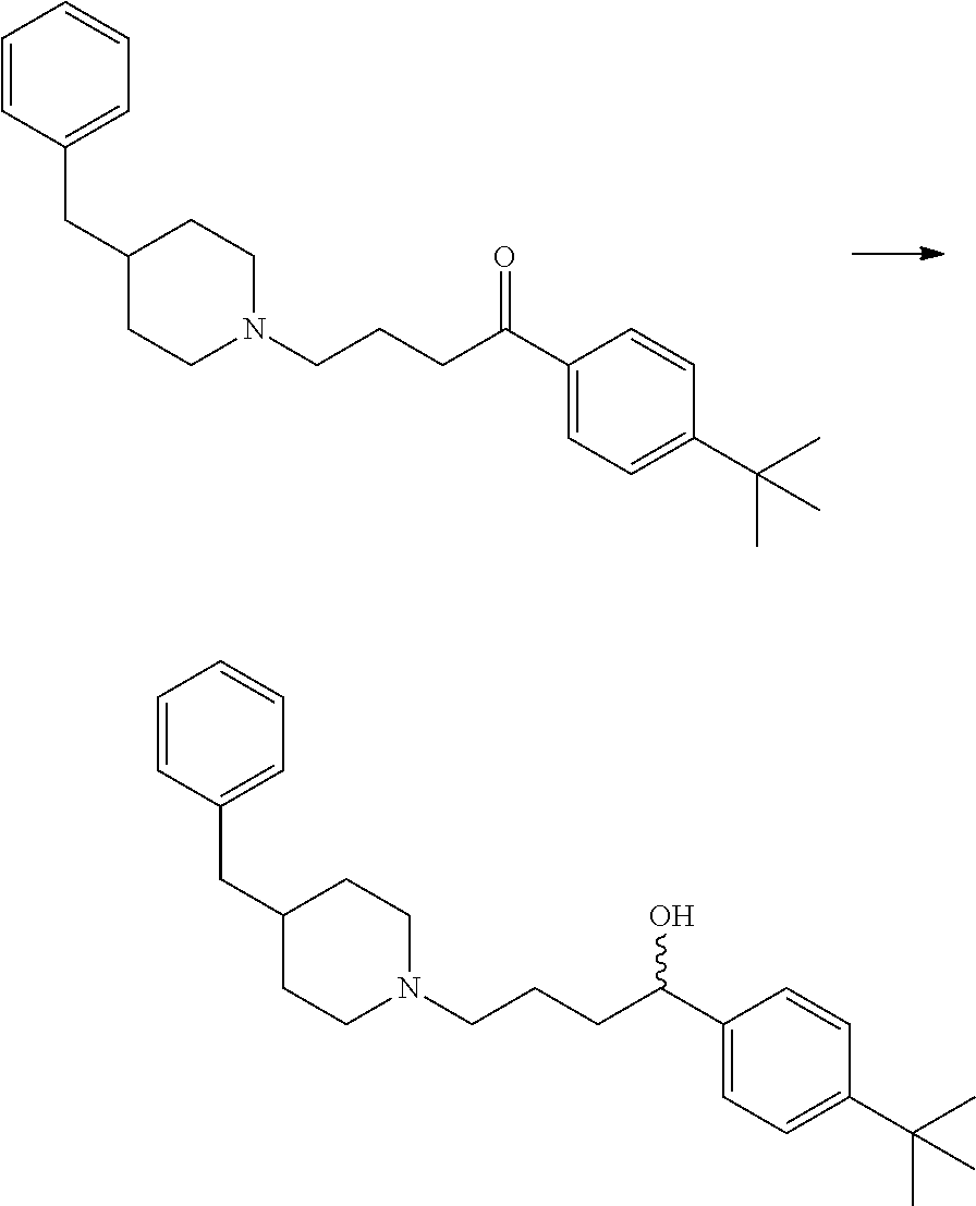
C1=CC(CC2CCN(CCCC(C3=CC=C(C(C)(C)C)C=C3)=O)CC2)=CC=C1.C1=CC(CC2CCN(CCCC(C3=CC=C(C(C)(C)C)C=C3)O)CC2)=CC=C1
